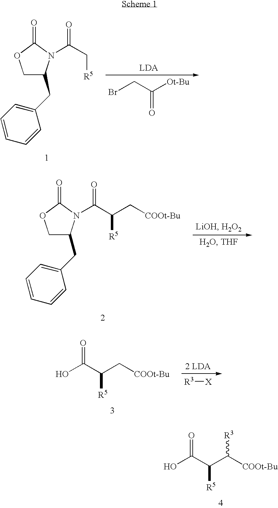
OC(C([R5])C([COOt-Bu])[R3])=O.C1C(CC2=CC=CC=C2)N(C(C[R5])=O)C(=O)O1.BrCC([Ot-Bu])=O.C1C(CC2=CC=CC=C2)N(C(C([R5])C[COOt-Bu])=O)C(=O)O1.OC(C([R5])C[COOt-Bu])=O.[R3][X]
